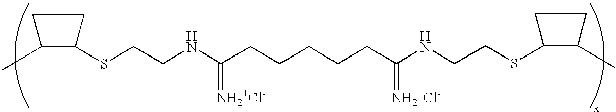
C1(C)CCC1SCCNC(CCCCCC(NCCSC1CCC1C)=[NH2+Cl-])=[NH2+Cl-]
